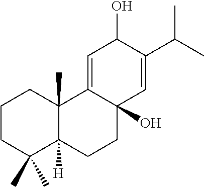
C1=C2C(O)(C=C(C(C)C)C1O)CCC1([H])C2(C)CCCC1(C)C
